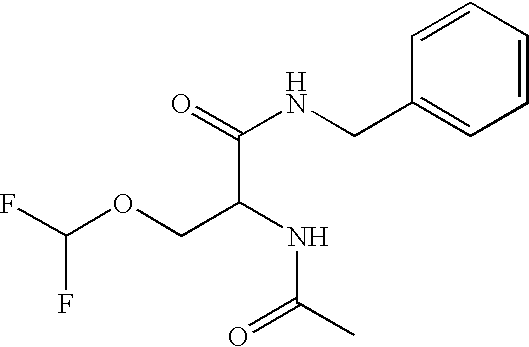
N(C(COC(F)F)C(NCC1=CC=CC=C1)=O)C(C)=O
